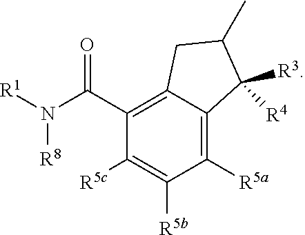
C1([R5a])=C2C(=C(C(N([R1])[R8])=O)C([R5c])=C1[R5b])CC(C)C2([R3])[R4]
